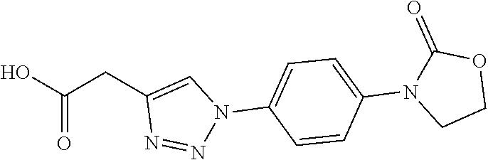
OC(CC1=CN(C2=CC=C(N3CCOC3=O)C=C2)N=N1)=O
